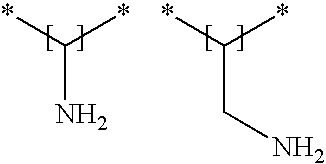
*C(*)N.*C(*)CN
